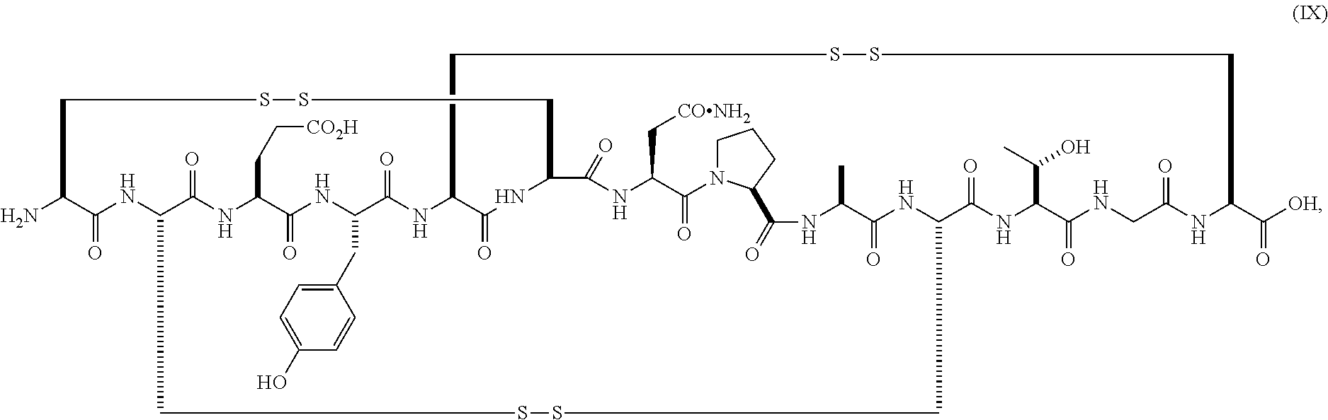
NC1C(=O)NC2C(=O)NC(CC[CO2H])C(=O)NC(CC3=CC=C(O)C=C3)C(=O)NC3C(=O)NC(C(=O)NC(C[CONH2])C(=O)N4CCCC4C(=O)NC(C)C(=O)NC(C(=O)NC(C(C)O)C(=O)NCC(=O)NC(C([OH])=O)CSSC3)CSSC2)CSSC1
